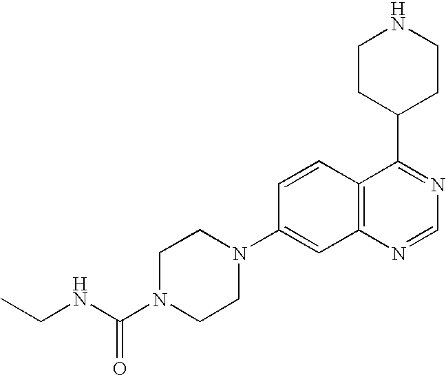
C12=C(N=CN=C1C1CCNCC1)C=C(N1CCN(C(NCC)=O)CC1)C=C2
